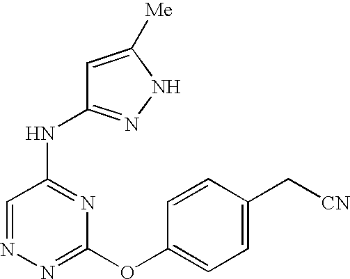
N1=CC(NC2=NNC([Me])=C2)=NC(OC2=CC=C(C[CN])C=C2)=N1
